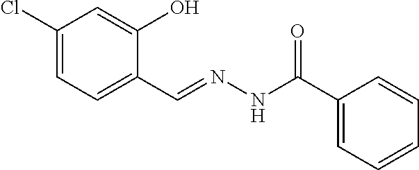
C1(Cl)=CC=C(C=NNC(C2=CC=CC=C2)=O)C(O)=C1
